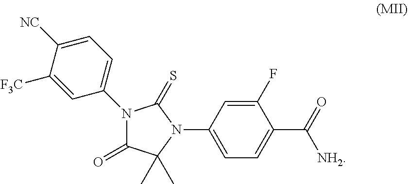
C1(=O)C(C)(C)N(C2=CC=C(C([NH2])=O)C(F)=C2)C(=S)N1C1=CC=C([NC])C([F3C])=C1
